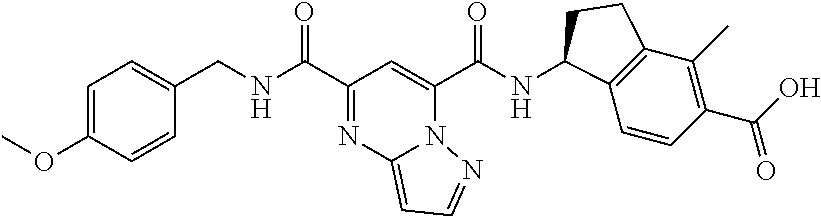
C(NC(C1=NC2=CC=NN2C(C(NC2C3=C(C(C)=C(C(O)=O)C=C3)CC2)=O)=C1)=O)C1=CC=C(OC)C=C1
